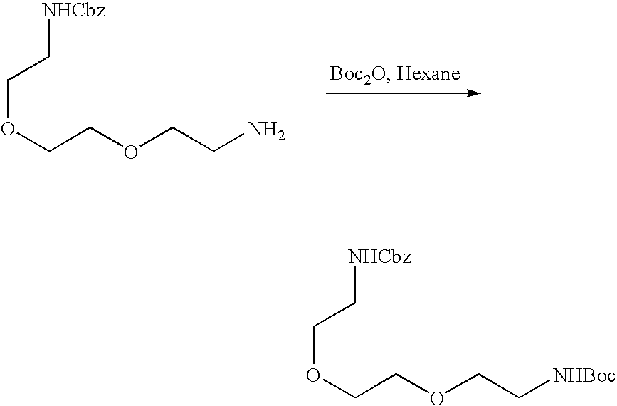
O(CCOCCN)CC[NHCbz].O(CCOCC[NHBoc])CC[NHCbz]
